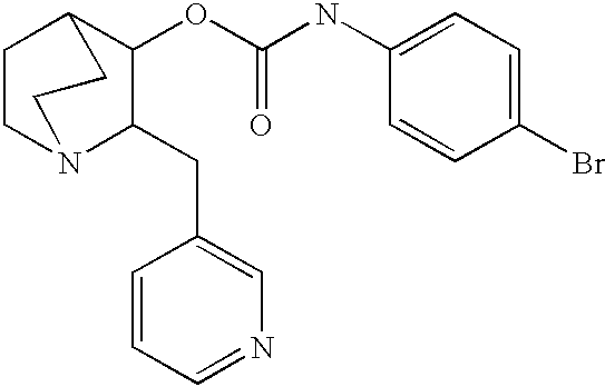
C1(OC(NC2=CC=C(Br)C=C2)=O)C(CC2=CN=CC=C2)N2CCC1CC2
